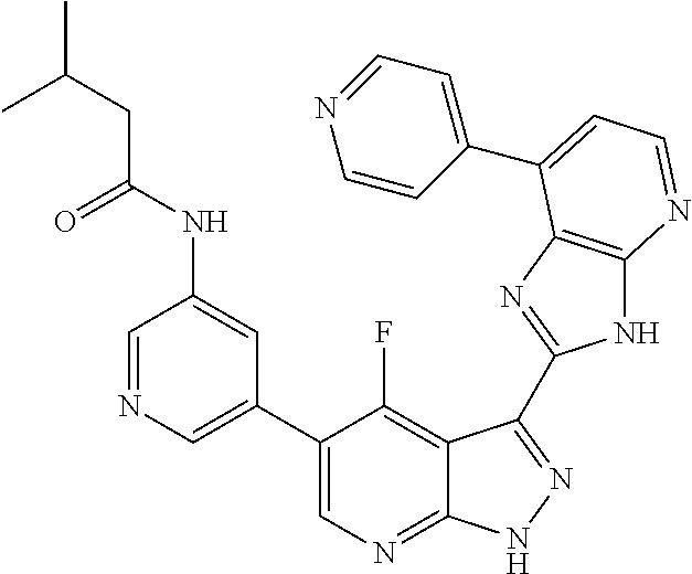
C1=NC=C(C2=CN=C3C(=C2F)C(C2=NC4=C(N2)N=CC=C4C2=CC=NC=C2)=NN3)C=C1NC(CC(C)C)=O
